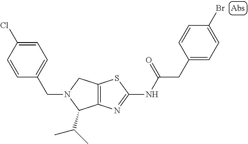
C1=CC(Cl)=CC=C1CN1C(C(C)C)C2=C(C1)SC(NC(CC1=CC=C(Br)C=C1)=O)=N2
